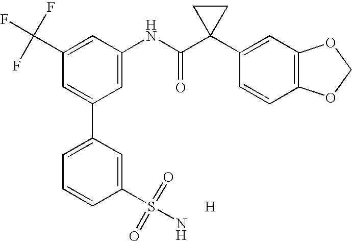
C1(C(F)(F)F)=CC(NC(C2(C3=CC4=C(C=C3)OCO4)CC2)=O)=CC(C2=CC=CC(S(=O)(=O)N)=C2)=C1.[H]
